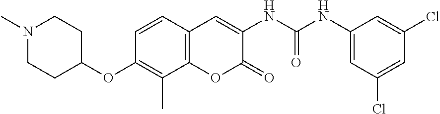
N1(C)CCC(OC2=C(C)C3=C(C=C2)C=C(NC(NC2=CC(Cl)=CC(Cl)=C2)=O)C(=O)O3)CC1
